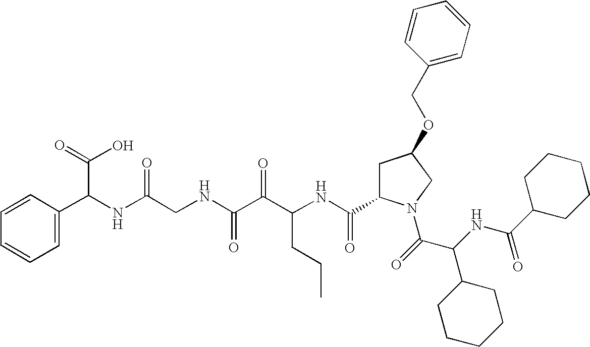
C(NC(C(=O)N1CC(OCC2=CC=CC=C2)CC1C(NC(C(C(NCC(NC(C(O)=O)C1=CC=CC=C1)=O)=O)=O)CCC)=O)C1CCCCC1)(=O)C1CCCCC1
